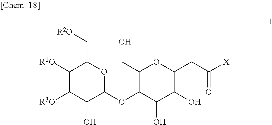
C1([R3O])C(O)C(OC2C(O)C(O)C(CC([X])=O)OC2CO)OC(C[R2O])C1[R1O]
